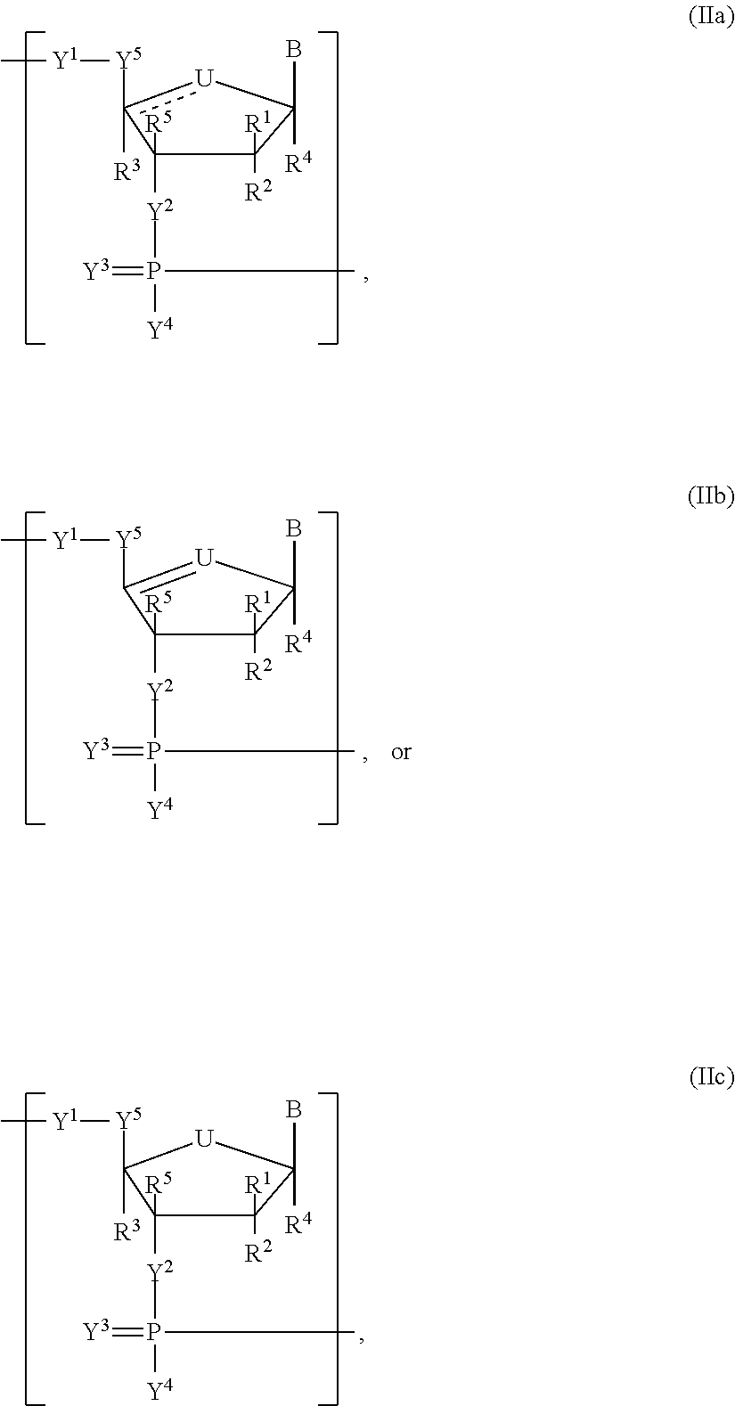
C1([R2])([R1])C([R4])(B)[U]c([Y5][Y1]C)([R3])C1([Y2]P(=[Y3])([Y4])C)[R5].C1([R2])([R1])C([R4])(B)[U]=C([Y5][Y1]C)C1([Y2]P(=[Y3])([Y4])C)[R5].C1([R2])([R1])C([R4])(B)[U]C([Y5][Y1]C)([R3])C1([Y2]P(=[Y3])([Y4])C)[R5]
